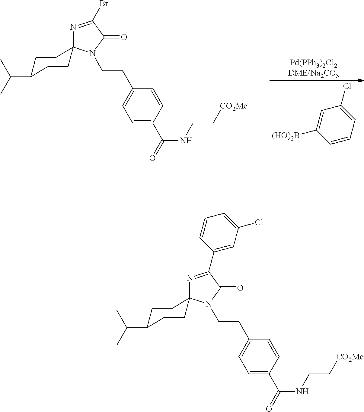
C1=CC=C(Cl)C=C1[(HO)2B].C1=C(C(=O)NCC[CO2Me])C=CC(CCN2C(=O)C(Br)=NC23CCC(C(C)C)CC3)=C1.C1=C(C(=O)NCC[CO2Me])C=CC(CCN2C(=O)C(C3=CC(Cl)=CC=C3)=NC23CCC(C(C)C)CC3)=C1
